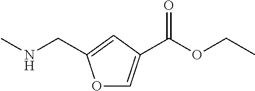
O1C=C(C(OCC)=O)C=C1CNC
